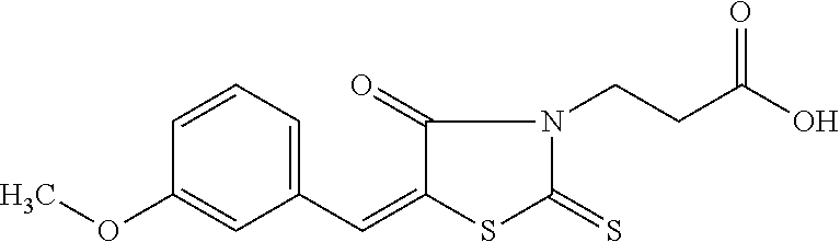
C1(C=C2C(=O)N(CCC(O)=O)C(=S)S2)=CC=CC(OC)=C1
